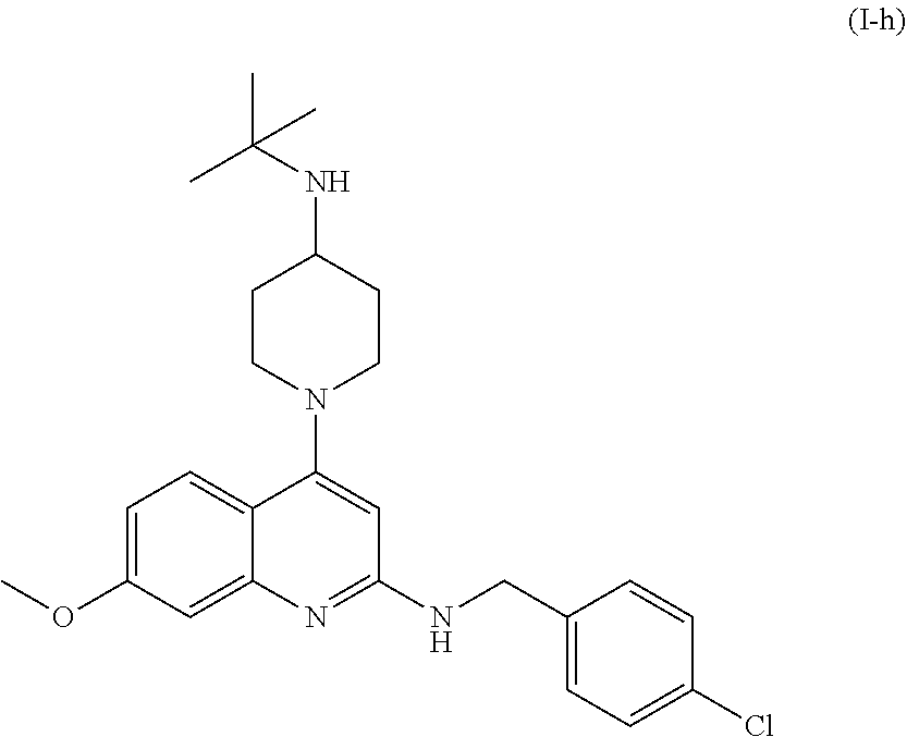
C1CN(C2=CC(NCC3=CC=C(Cl)C=C3)=NC3=CC(OC)=CC=C23)CCC1NC(C)(C)C
